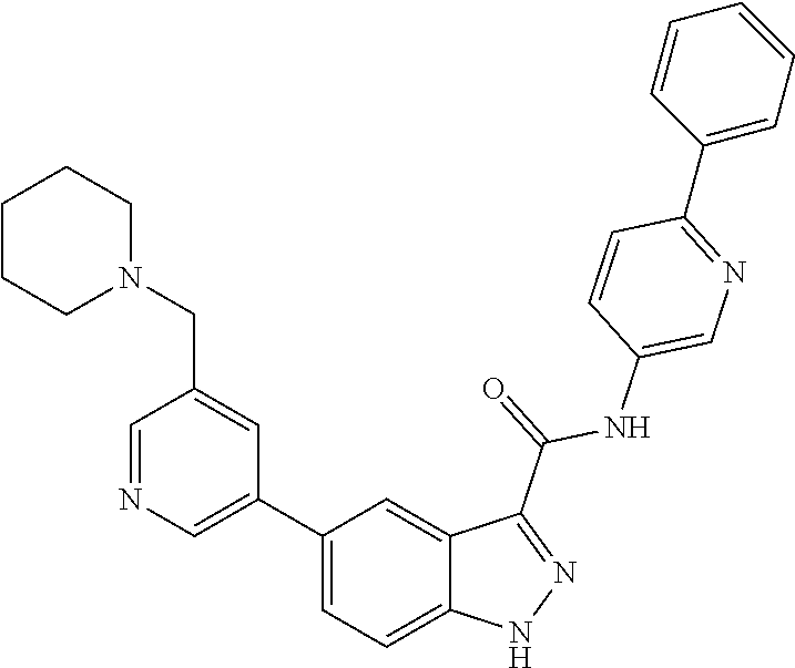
C1(C2=CN=CC(CN3CCCCC3)=C2)=CC=C2C(=C1)C(C(=O)NC1=CN=C(C3=CC=CC=C3)C=C1)=NN2
